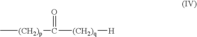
[(CH2)p](C([(CH2)q][H])=O)C
